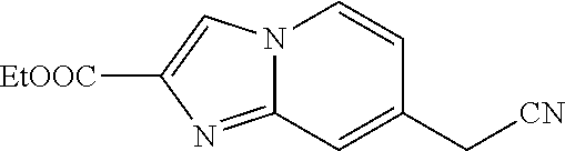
C12=NC([EtOOC])=CN1C=CC(C[CN])=C2
